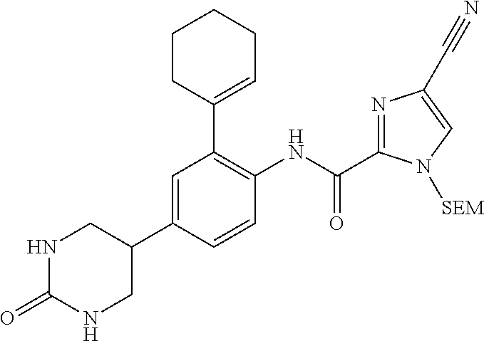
N1C(=O)NCC(C2=CC(C3=CCCCC3)=C(NC(C3=NC(C#N)=CN3[SEM])=O)C=C2)C1
